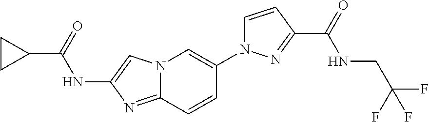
C1(C(=O)NC2=CN3C(=N2)C=CC(N2C=CC(C(=O)NCC(F)(F)F)=N2)=C3)CC1
